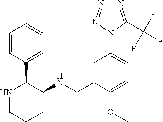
N1CCCC(NCC2=CC(N3C(C(F)(F)F)=NN=N3)=CC=C2OC)C1C1=CC=CC=C1
